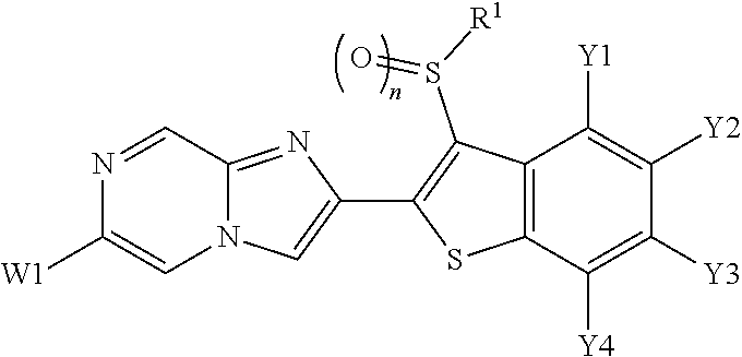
N12C(=NC(C3=C(S(=O)[R1])C4=C(S3)C([Y4])=C([Y3])C([Y2])=C4[Y1])=C1)C=NC([W1])=C2
